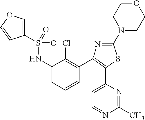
S(NC1=CC=CC(C2=C(C3=CC=NC(C)=N3)SC(N3CCOCC3)=N2)=C1Cl)(=O)(C1=COC=C1)=O
